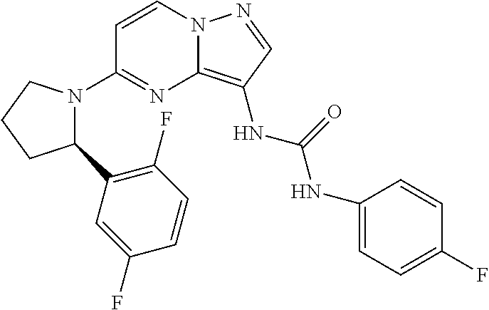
C1=CN2C(=C(NC(NC3=CC=C(F)C=C3)=O)C=N2)N=C1N1C(C2=C(F)C=CC(F)=C2)CCC1
